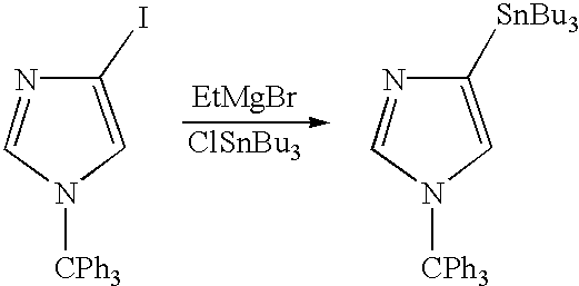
N1=CN([CPh3])C=C1I.N1=CN([CPh3])C=C1[SnBu3].[EtMgBr]
